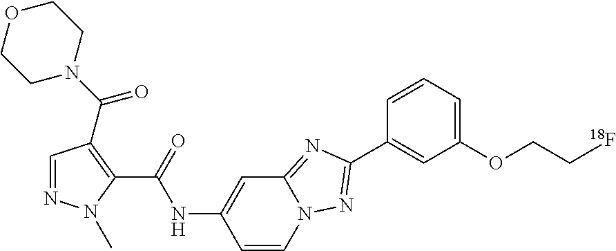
C1=NN(C)C(C(=O)NC2=CC3=NC(C4=CC(OCC[18F])=CC=C4)=NN3C=C2)=C1C(N1CCOCC1)=O
